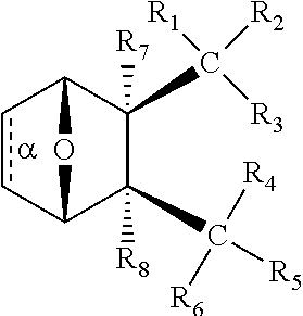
c1cC2C([R8])(C([R5])([R4])[R6])C([R7])(C([R1])([R2])[R3])C1O2
